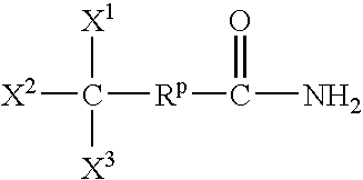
[X2]C([X1])([X3])[Rp]C(N)=O
